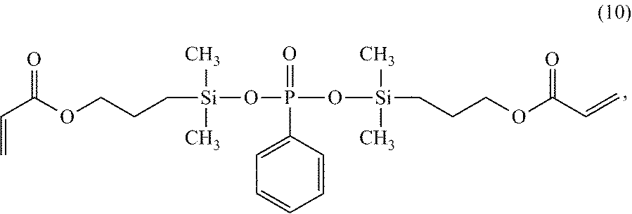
[Si](C)(C)(OP(C1=CC=CC=C1)(=O)O[Si](CCCOC(C=C)=O)(C)C)CCCOC(C=C)=O
